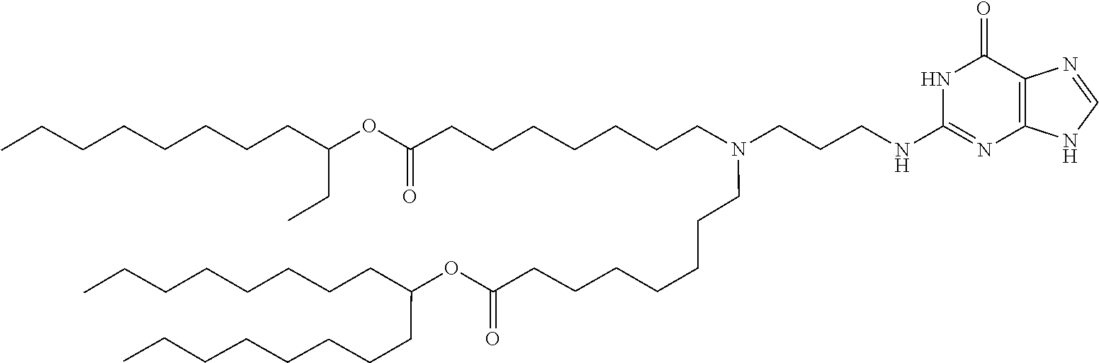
O(C(=O)CCCCCCCN(CCCCCCCC(OC(CCCCCCCC)CCCCCCCC)=O)CCCNC1=NC2=C(N=CN2)C(=O)N1)C(CC)CCCCCCCC
